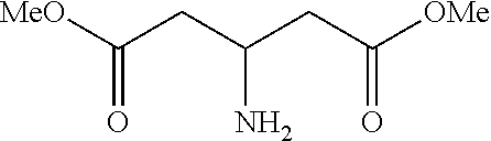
[MeO]C(CC(CC([OMe])=O)N)=O
